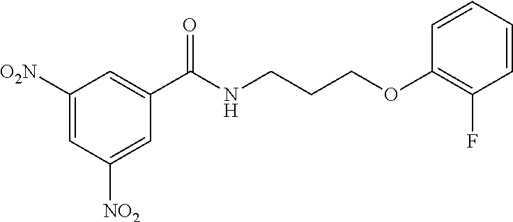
C1([O2N])=CC([NO2])=CC(C(NCCCOC2=C(F)C=CC=C2)=O)=C1
